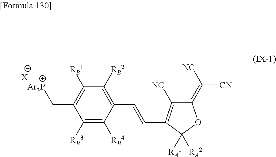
[Ar3P]CC1=C([RB1])C([RB2])=C(C=CC2=C([NC])C(=C([CN])[NC])OC2([RA1])[RA2])C([RB4])=C1[RB3].[X]
